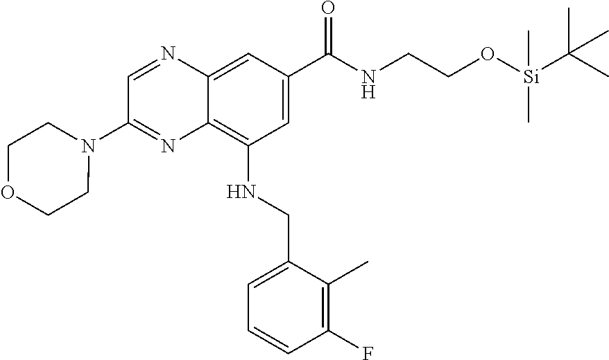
C1=C(C(NCCO[Si](C(C)(C)C)(C)C)=O)C=C2C(=C1NCC1=CC=CC(F)=C1C)N=C(N1CCOCC1)C=N2
